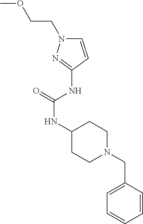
C1(NC(NC2CCN(CC3=CC=CC=C3)CC2)=O)=NN(CCOC)C=C1
